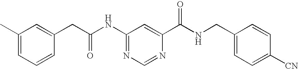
C1(C)=CC=CC(CC(NC2=NC=NC(C(NCC3=CC=C([CN])C=C3)=O)=C2)=O)=C1
